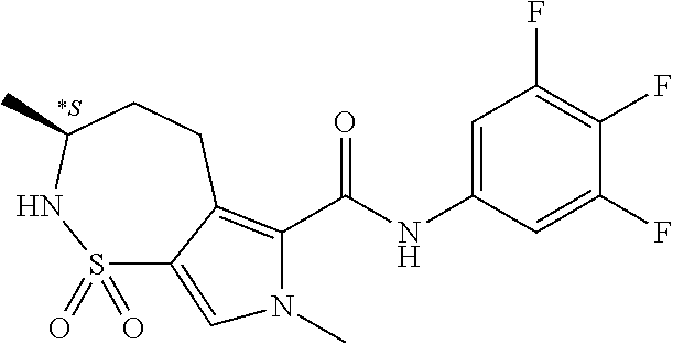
[*S].C1(F)=CC(NC(=O)C2=C3C(=CN2C)S(=O)(=O)NC(C)CC3)=CC(F)=C1F
